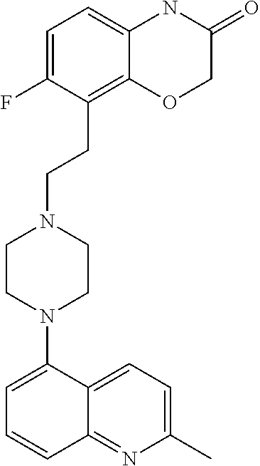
C1=C(N2CCN(CCC3=C4C(=CC=C3F)NC(=O)CO4)CC2)C2=CC=C(C)N=C2C=C1
